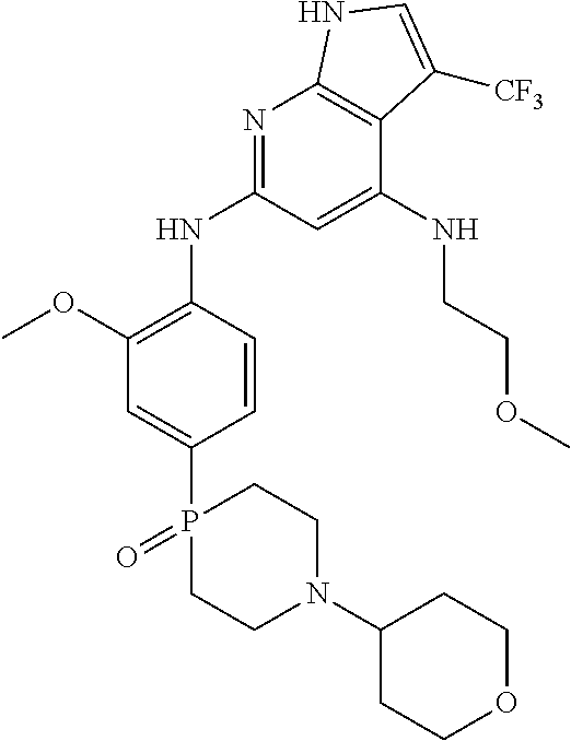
C1=C(P2(=O)CCN(C3CCOCC3)CC2)C=CC(NC2=NC3=C(C(NCCOC)=C2)C([CF3])=CN3)=C1OC
